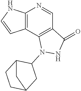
C12=C(C3=C(C=N1)C(=O)NN3C1C3CCC(C1)C3)C=CN2
